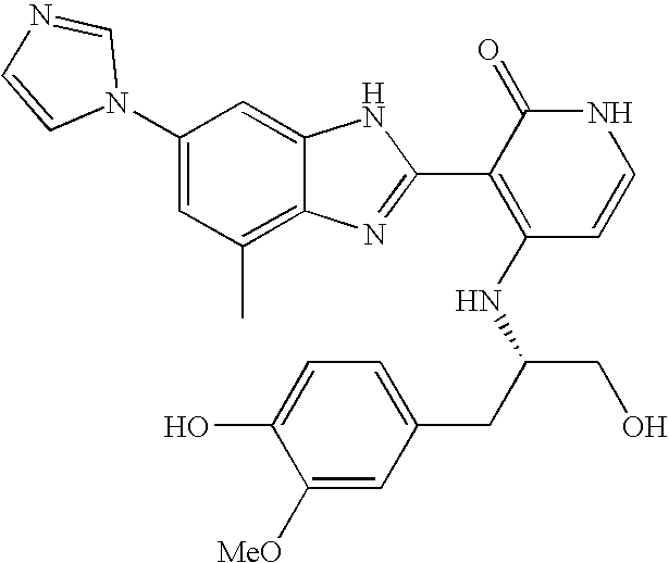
C1(C)=C2C(=CC(N3C=NC=C3)=C1)NC(C1=C(NC(CO)CC3=CC=C(O)C([MeO])=C3)C=CNC1=O)=N2
